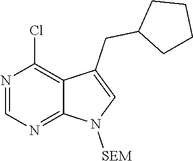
ClC1=C2C(=NC=N1)N([SEM])C=C2CC1CCCC1
